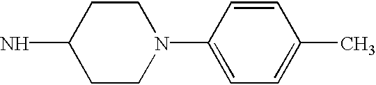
C1CN(C2=CC=C(C)C=C2)CCC1N
